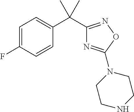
C1(C(C2=CC=C(F)C=C2)(C)C)=NOC(N2CCNCC2)=N1
